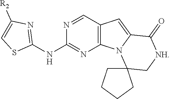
C12=C(C=NC(NC3=NC([R2])=CS3)=N1)C=C1N2C2(C[NH]C1=O)CCCC2
